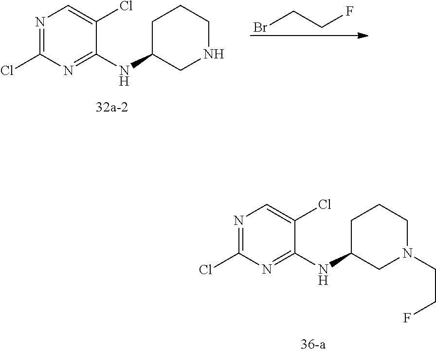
N1=C(Cl)N=C(NC2CN(CCF)CCC2)C(Cl)=C1.BrCCF.N1=C(Cl)N=C(NC2CNCCC2)C(Cl)=C1
